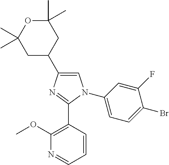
C1=C(C2CC(C)(C)OC(C)(C)C2)N=C(C2=C(OC)N=CC=C2)N1C1=CC=C(Br)C(F)=C1
